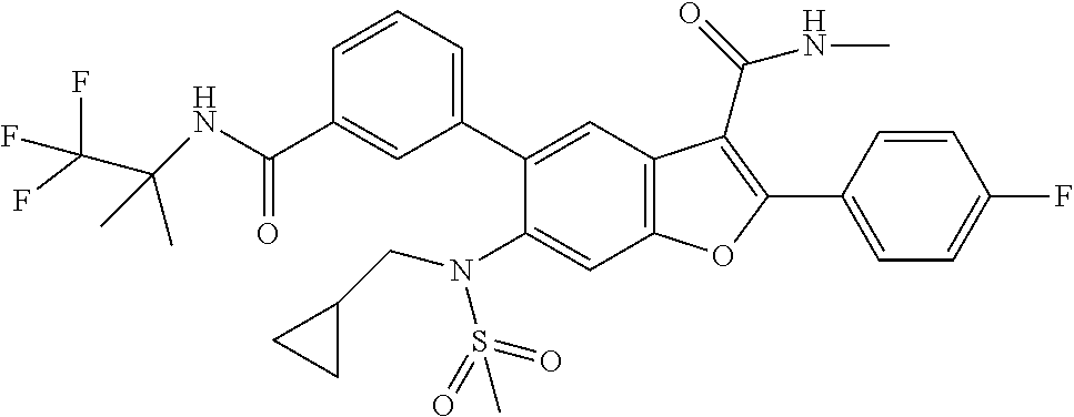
C1=CC=C(C2=CC3=C(C=C2N(CC2CC2)S(=O)(=O)C)OC(C2=CC=C(F)C=C2)=C3C(NC)=O)C=C1C(NC(C(F)(F)F)(C)C)=O
